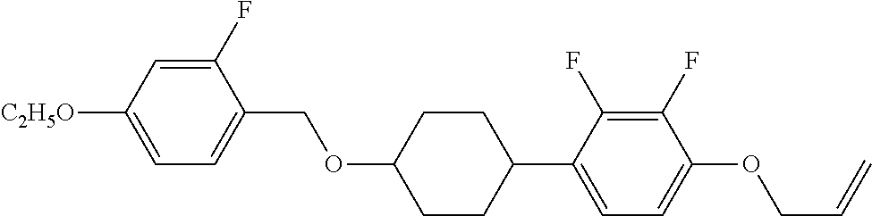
C1(F)=CC([C2H5O])=CC=C1COC1CCC(C2=CC=C(OCC=C)C(F)=C2F)CC1
